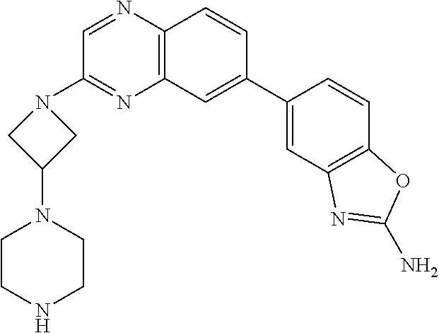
C1(C2=CC3=C(C=C2)N=CC(N2CC(N4CCNCC4)C2)=N3)=CC2=C(C=C1)OC(N)=N2
